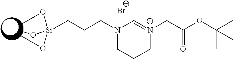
[Br-].C1=[N+](CC(OC(C)(C)C)=O)CCCN1CCC[Si](OC)(OC)OC
